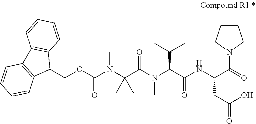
N(C(C(N(C)C(C(=O)NC(C(=O)N1CCCC1)CC(=O)O)C(C)C)=O)(C)C)(C)C(OCC1C2=C(C3=C1C=CC=C3)C=CC=C2)=O
